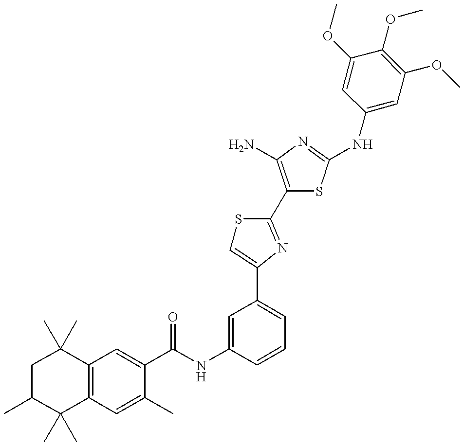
C(NC1=CC(C2=CSC(C3=C(N)N=C(NC4=CC(OC)=C(OC)C(OC)=C4)S3)=N2)=CC=C1)(=O)C1=CC2=C(C=C1C)C(C)(C)C(C)CC2(C)C
